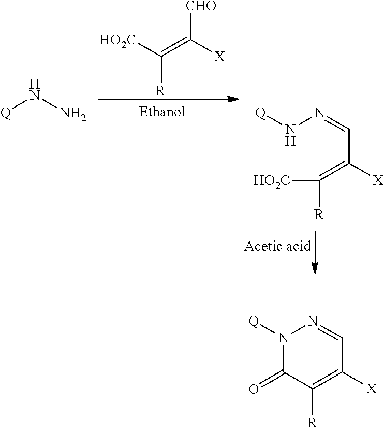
C(=C([X])[CHO])([HO2C])[R].[Q]NN.[Q]NN=CC([X])=C([HO2C])[R].[Q]N1N=CC([X])=C([R])C1=O
